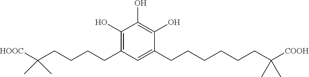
C1(O)=C(O)C(CCCCCCC(C)(C)[COOH])=CC(CCCCC(C)(C)[HOOC])=C1O
